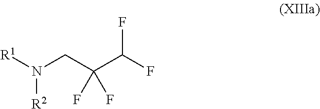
[R1]N(CC(C(F)F)(F)F)[R2]
